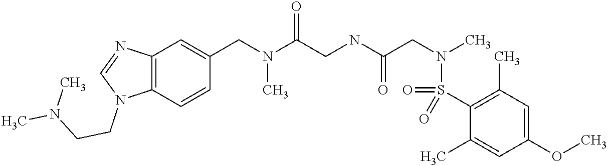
C12=C(C=CC(CN(C(CNC(CN(C)S(C3=C(C)C=C(OC)C=C3C)(=O)=O)=O)=O)C)=C1)N(CCN(C)C)C=N2
